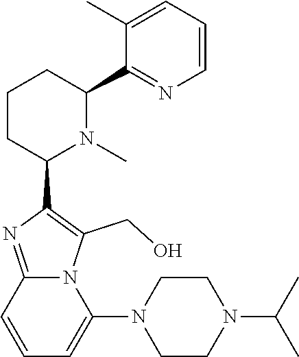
C1CC(C2=C(CO)N3C(=N2)C=CC=C3N2CCN(C(C)C)CC2)N(C)C(C2=NC=CC=C2C)C1
